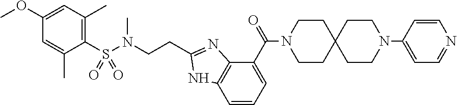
C1(S(N(CCC2=NC3=C(N2)C=CC=C3C(N2CCC3(CC2)CCN(C2=CC=NC=C2)CC3)=O)C)(=O)=O)=C(C)C=C(OC)C=C1C
